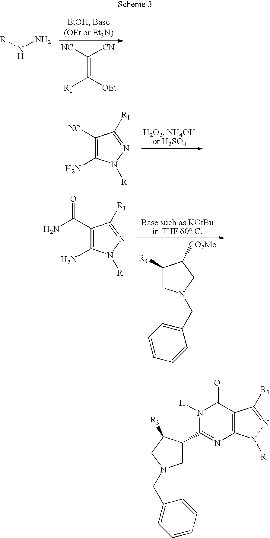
[R]NN.C(=C([OEt])[R1])([NC])[CN].C1([NC])=C(N)N([R])N=C1[R1].C1([R3])CN(CC2=CC=CC=C2)CC1[CO2Me].C1(C(N)=O)=C(N)N([R])N=C1[R1].C1C(C2=NC3=C(C(=O)N2[H])C([R1])=NN3[R])C([R3])CN1CC1=CC=CC=C1
